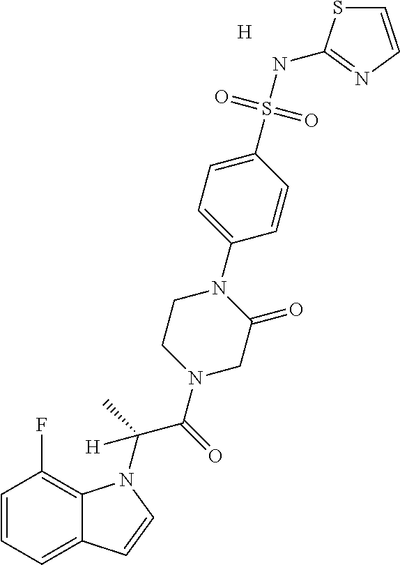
[H].C1=CC=C2C(=C1F)N(C(C)(C(=O)N1CCN(C3=CC=C(S(NC4=NC=CS4)(=O)=O)C=C3)C(=O)C1)[H])C=C2
